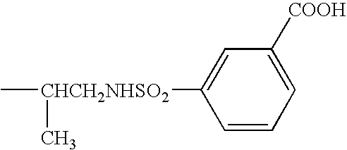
C[CHCH2NHSO2](C1=CC([COOH])=CC=C1)C
